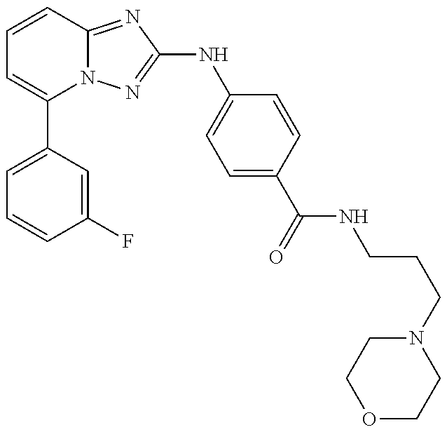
C1(C2=CC=CC(F)=C2)=CC=CC2=NC(NC3=CC=C(C(=O)NCCCN4CCOCC4)C=C3)=NN12
